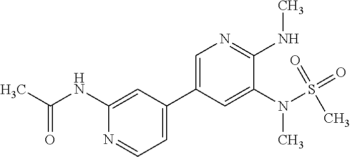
CC(NC1=CC(C2=CN=C(NC)C(N(S(=O)(=O)C)C)=C2)=CC=N1)=O
